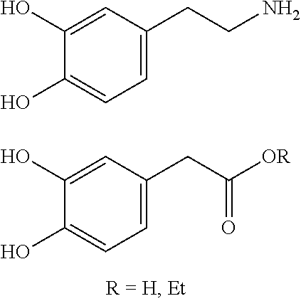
C1=C(CCN)C=C(O)C(O)=C1.C1=C(CC([OR])=O)C=C(O)C(O)=C1
